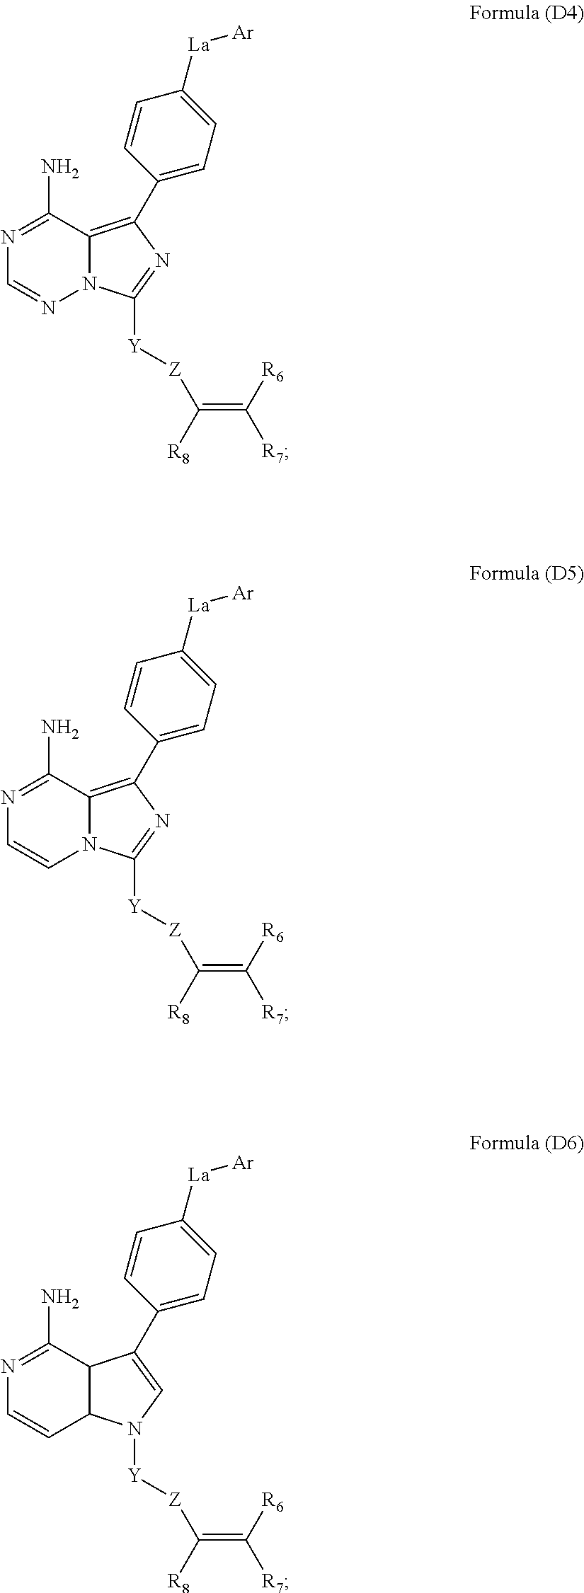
N1=C(N)C2=C(C3=CC=C([La][Ar])C=C3)N=C([Y][Z]C(=C([R7])[R6])[R8])N2N=C1.N1=C(N)C2=C(C3=CC=C([La][Ar])C=C3)N=C([Y][Z]C(=C([R7])[R6])[R8])N2C=C1.N1=C(N)C2C(C=C1)N([Y][Z]C(=C([R7])[R6])[R8])C=C2C1=CC=C([La][Ar])C=C1
